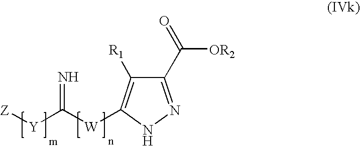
C1(C(=O)[OR2])=NNC([W]C([Y][Z])=N)=C1[R1]
